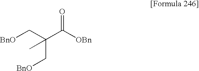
O=C(C(C[BnO])(C[BnO])C)[OBn]
